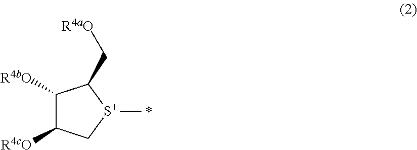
C1([R4bO])C([R4cO])C[S+](C)C1C[R4aO].*
